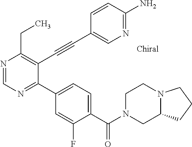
N1=CN=C(C2=CC=C(C(N3CC4N(CC3)CCC4)=O)C(F)=C2)C(C#CC2=CN=C(N)C=C2)=C1CC
